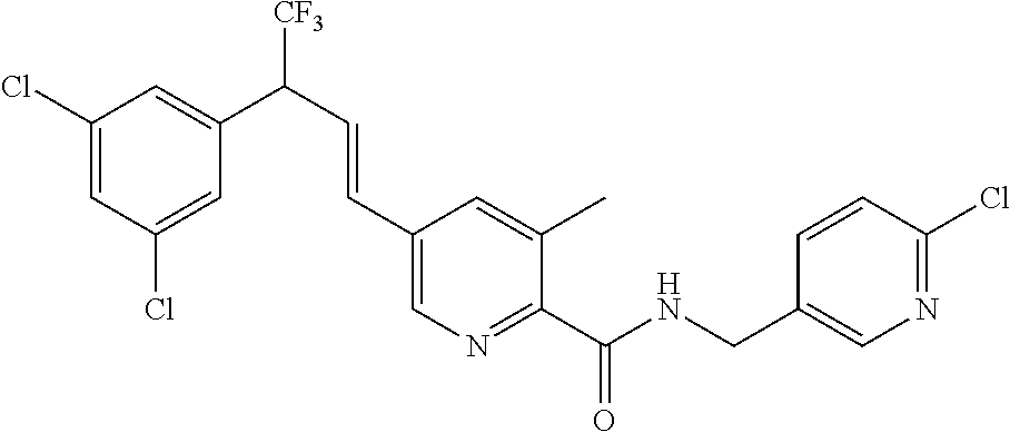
C1(Cl)=CC(Cl)=CC(C(C=CC2=CN=C(C(NCC3=CN=C(Cl)C=C3)=O)C(C)=C2)[CF3])=C1
